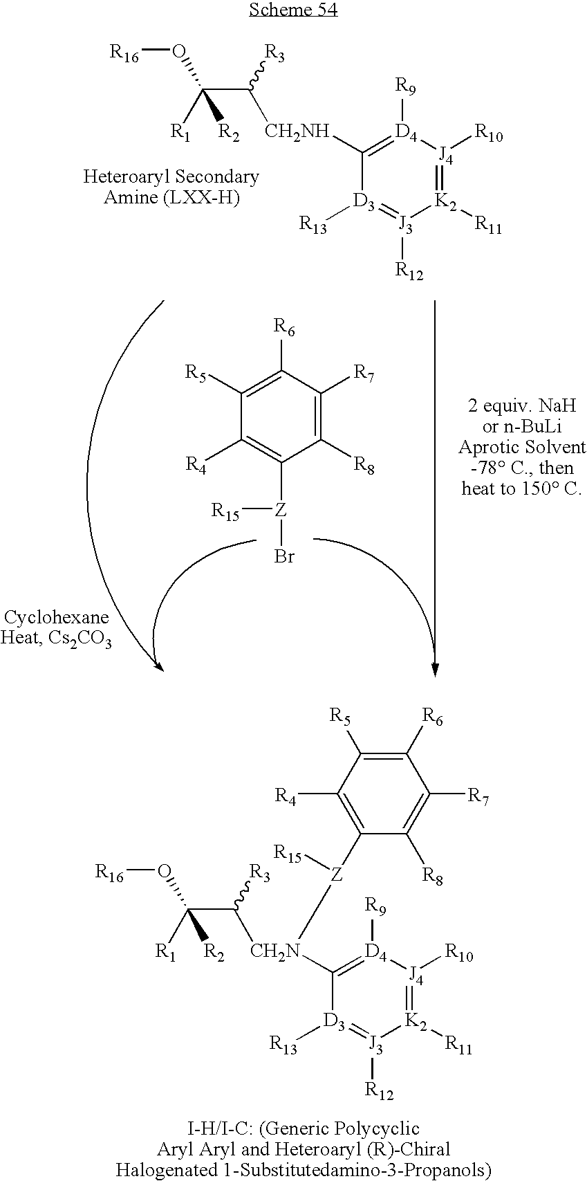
C1([CH2NH]C(C([R1])(O[R16])[R2])[R3])=[D4]([R9])[J4]([R10])=[K2]([R11])[J3]([R12])=[D3]1[R13].C1([R5])=C([R6])C([R7])=C([R8])C([Z]([R15])Br)=C1[R4].C1([R6])=C([R5])C([R4])=C([Z]([CH2N](C2=[D4]([R9])[J4]([R10])=[K2]([R11])[J3]([R12])=[D3]2[R13])C(C([R1])(O[R16])[R2])[R3])[R15])C([R8])=C1[R7]
